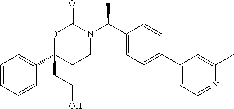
C1=CC=CC(C2(CCO)CCN(C(C3=CC=C(C4=CC=NC(C)=C4)C=C3)C)C(=O)O2)=C1
